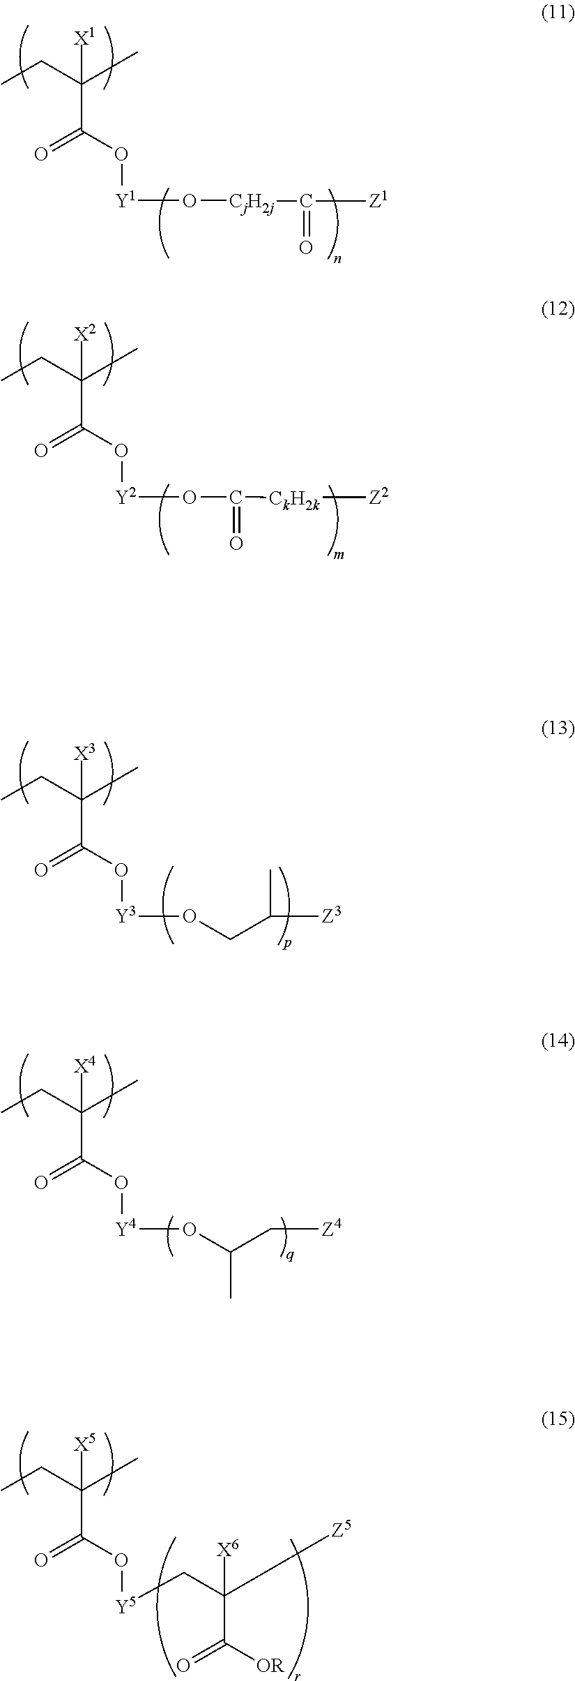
CCC(C)([X1])C(O[Y1]O[CjH2j]C(=O)[Z1])=O.CCC(C)([X4])C(O[Y4]OC(C)C[Z4])=O.CCC(C)([X2])C(O[Y2]OC([CkH2k][Z2])=O)=O.CCC(C)([X5])C(O[Y5]CC(C(=O)[OR])([Z5])[X6])=O.CCC(C)([X3])C(O[Y3]OCC(C)[Z3])=O
